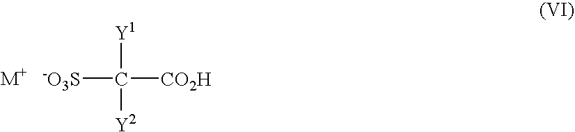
[-O3S]C([CO2H])([Y1])[Y2]
